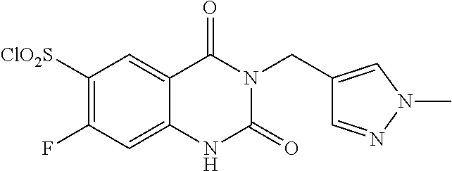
C1([ClO2S])=C(F)C=C2C(=C1)C(=O)N(CC1=CN(C)N=C1)C(=O)N2
